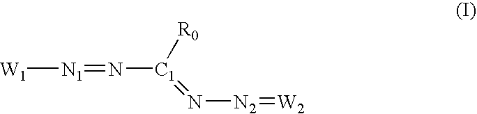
[W1][N1]=N[C1]([R0])=N[N2]=[W2]
